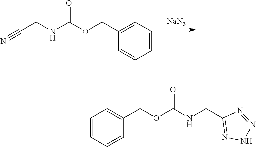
[NaN3].N(C(OCC1=CC=CC=C1)=O)CC#N.N(C(OCC1=CC=CC=C1)=O)CC1=NNN=N1
